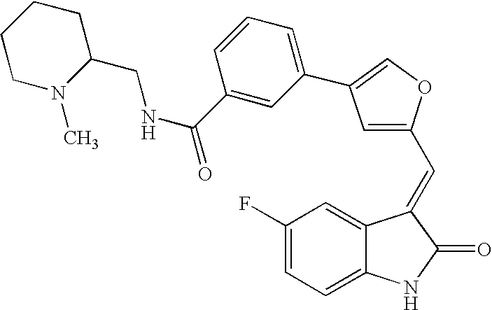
C1(F)=CC=C2C(=C1)C(=CC1=CC(C3=CC=CC(C(=O)NCC4CCCCN4C)=C3)=CO1)C(=O)N2
